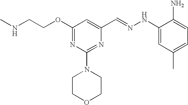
C(COC1=NC(N2CCOCC2)=NC(C=NNC2=CC(C)=CC=C2N)=C1)NC
